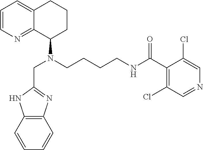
C1=CN=C2C(=C1)CCCC2N(CC1=NC2=C(N1)C=CC=C2)CCCCNC(C1=C(Cl)C=NC=C1Cl)=O
